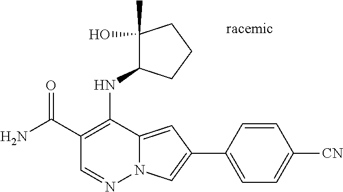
N12C(=CC(C3=CC=C([CN])C=C3)=C1)C(NC1C(O)(C)CCC1)=C(C(N)=O)C=N2
